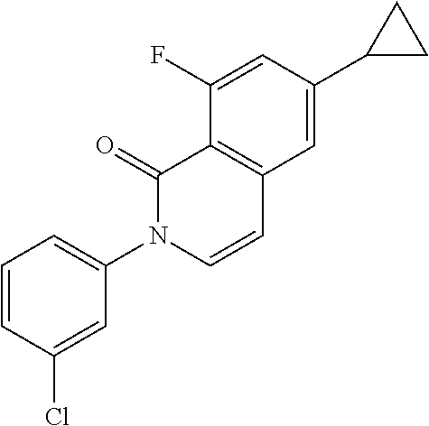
C1(F)=CC(C2CC2)=CC2=C1C(=O)N(C1=CC=CC(Cl)=C1)C=C2
